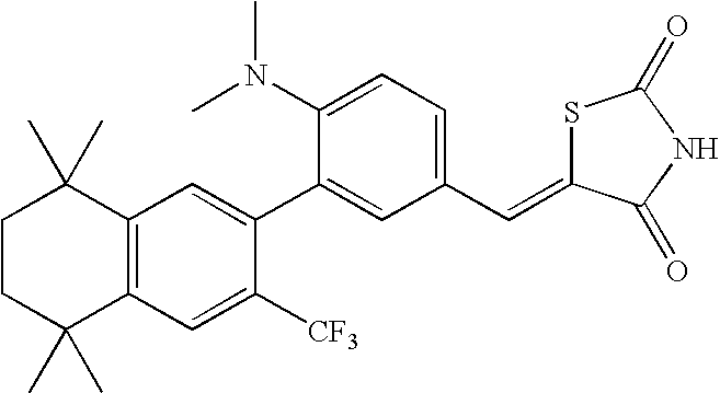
C1CC(C)(C)C2=C(C1(C)C)C=C(C1=CC(C=C3SC(=O)NC3=O)=CC=C1N(C)C)C([CF3])=C2
